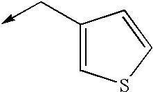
C1(C->C)=CSC=C1
